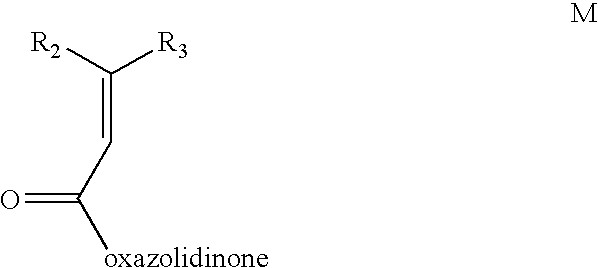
[R2]C([R3])=CC([oxazolidinone])=O
